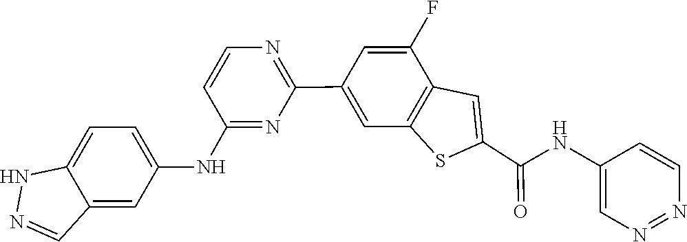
N1=NC=CC(NC(C2=CC3=C(S2)C=C(C2=NC=CC(NC4=CC=C5NN=CC5=C4)=N2)C=C3F)=O)=C1
